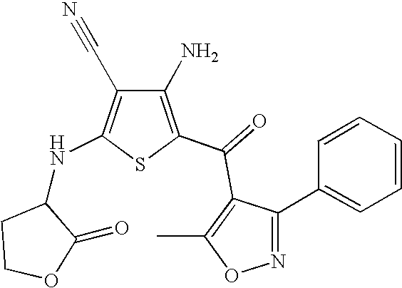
C1(N)=C(C(=O)C2=C(C)ON=C2C2=CC=CC=C2)SC(NC2CCOC2=O)=C1C#N
